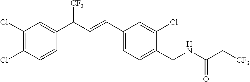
C1(CNC(=O)C[CF3])=CC=C(C=CC(C2=CC(Cl)=C(Cl)C=C2)[CF3])C=C1Cl
